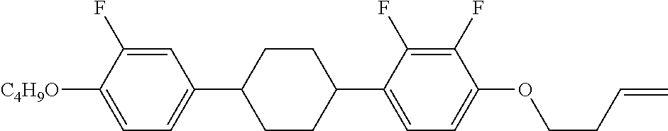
C1=C(F)C([C4H9O])=CC=C1C1CCC(C2=CC=C(OCCC=C)C(F)=C2F)CC1
